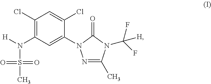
C1(Cl)=C(N([H])S(=O)(C)=O)C=C(N2N=C(C)N(C(F)(F)[H])C2=O)C(Cl)=C1
